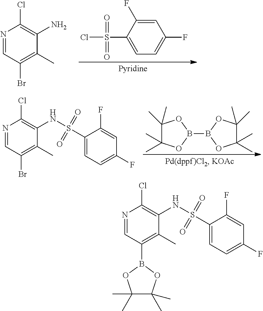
C1=C(F)C(S(Cl)(=O)=O)=CC=C1F.N1=CC(Br)=C(C)C(N)=C1Cl.N1=CC(Br)=C(C)C(NS(C2=CC=C(F)C=C2F)(=O)=O)=C1Cl.C1(C)(C)C(C)(C)OB(B2OC(C)(C)C(C)(C)O2)O1.N1=CC(B2OC(C)(C)C(C)(C)O2)=C(C)C(NS(C2=CC=C(F)C=C2F)(=O)=O)=C1Cl
